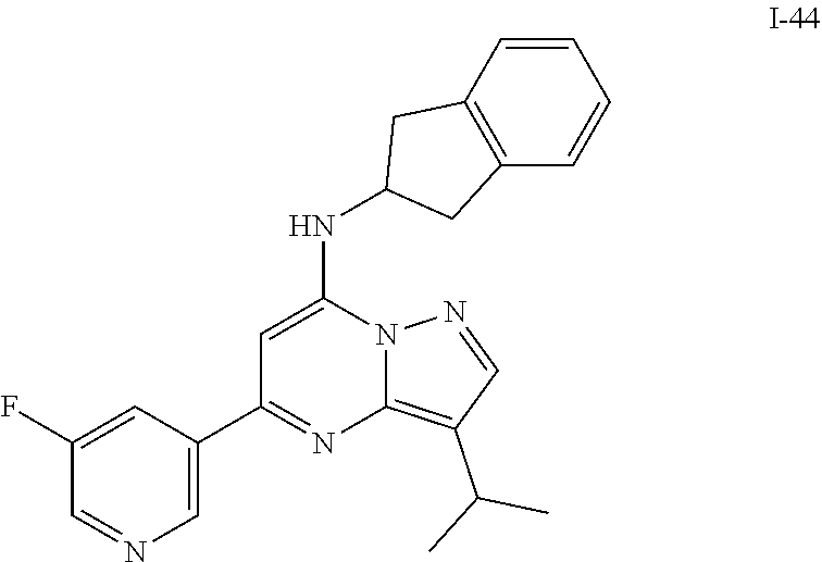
C1=C(C2=NC3=C(C(C)C)C=NN3C(NC3CC4=C(C3)C=CC=C4)=C2)C=C(F)C=N1
